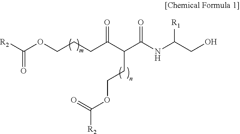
[R2]C(OCCCC(C(C(NC(CO)[R1])=O)CCOC([R2])=O)=O)=O
